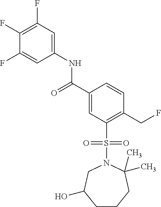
C1(F)=C(F)C=C(NC(C2=CC(S(=O)(=O)N3CC(O)CCCC3(C)C)=C(CF)C=C2)=O)C=C1F
